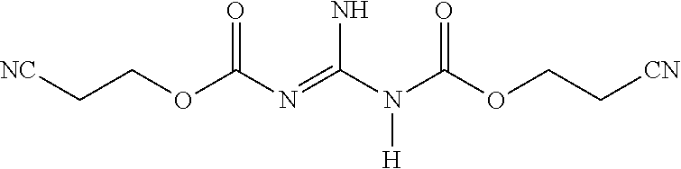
[NC]CCOC(N=C(N(C(OCC[CN])=O)[H])N)=O
